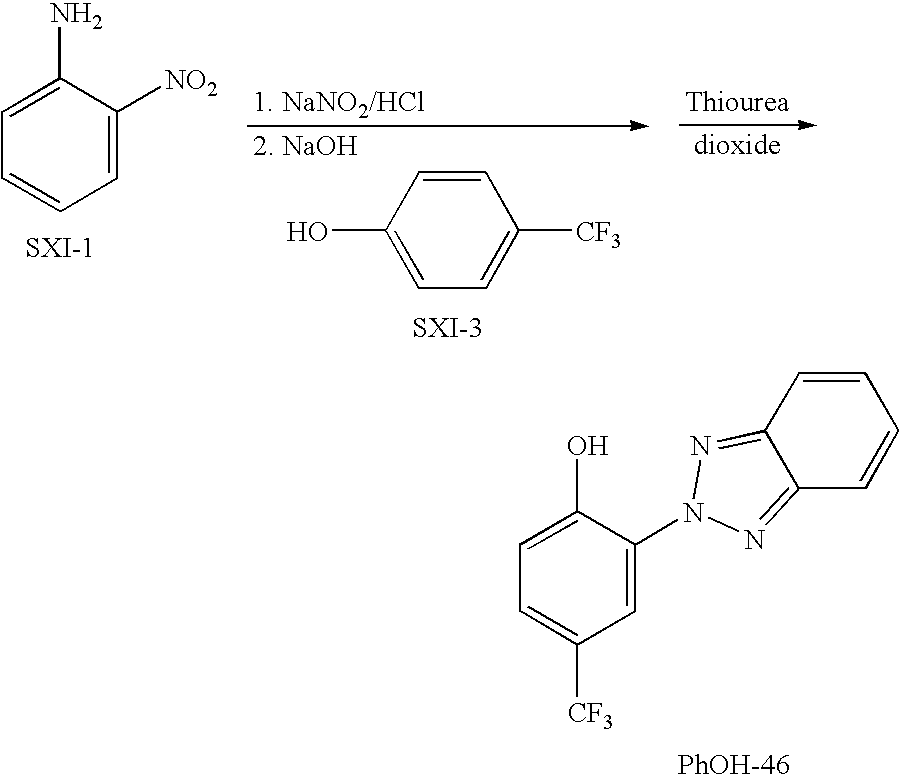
C1=C(N2N=C3C(=N2)C=CC=C3)C(O)=CC=C1[CF3].[PhOH-46].C1=C([NO2])C(N)=CC=C1.OC1=CC=C([CF3])C=C1
